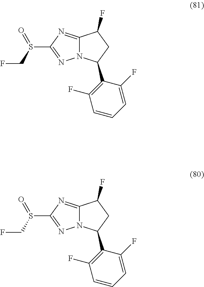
N12C(=NC(S(CF)=O)=N1)C(F)CC2C1=C(F)C=CC=C1F.N12C(=NC(S(CF)=O)=N1)C(F)CC2C1=C(F)C=CC=C1F
